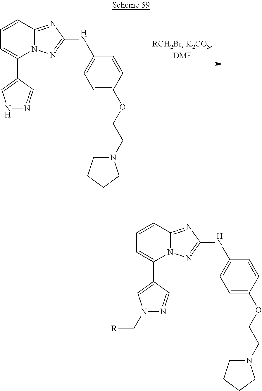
N12C(=NC(NC3=CC=C(OCCN4CCCC4)C=C3)=N1)C=CC=C2C1=CNN=C1.N12C(=NC(NC3=CC=C(OCCN4CCCC4)C=C3)=N1)C=CC=C2C1=CN(C[R])N=C1
